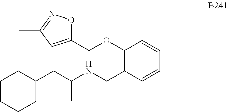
C1CCCC(CC(NCC2=C(OCC3=CC(C)=NO3)C=CC=C2)C)C1
